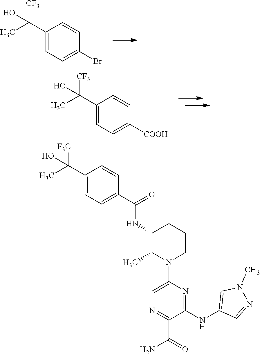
C1(C(C)([CF3])O)=CC=C(Br)C=C1.C1(C(C)([CF3])O)=CC=C([COOH])C=C1.C1=C(N2CCCC(NC(=O)C3=CC=C(C(C)([F3C])O)C=C3)C2C)N=C(NC2=CN(C)N=C2)C(C(=O)N)=N1
